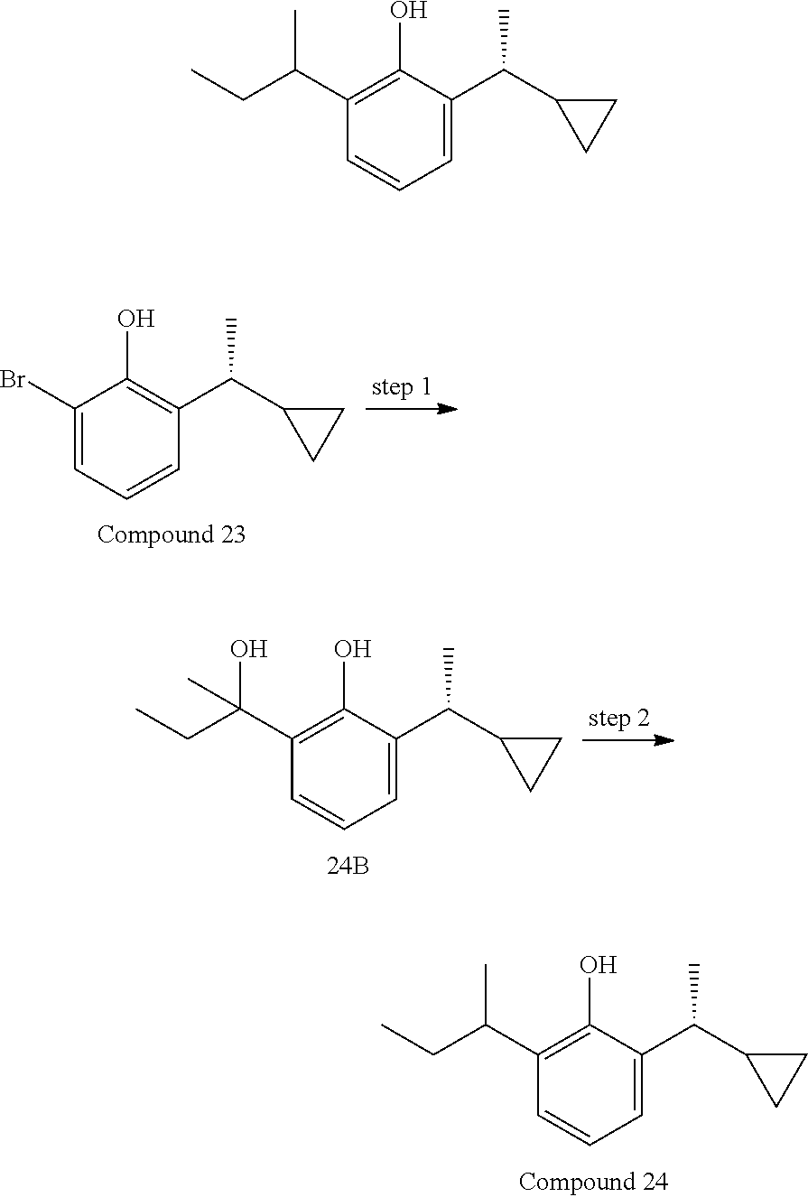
C1(C(C)CC)=C(O)C(C(C2CC2)C)=CC=C1.C1(Br)=CC=CC(C(C2CC2)C)=C1O.C1(C(O)(CC)C)=C(O)C(C(C2CC2)C)=CC=C1.C1(C(C)CC)=C(O)C(C(C2CC2)C)=CC=C1
